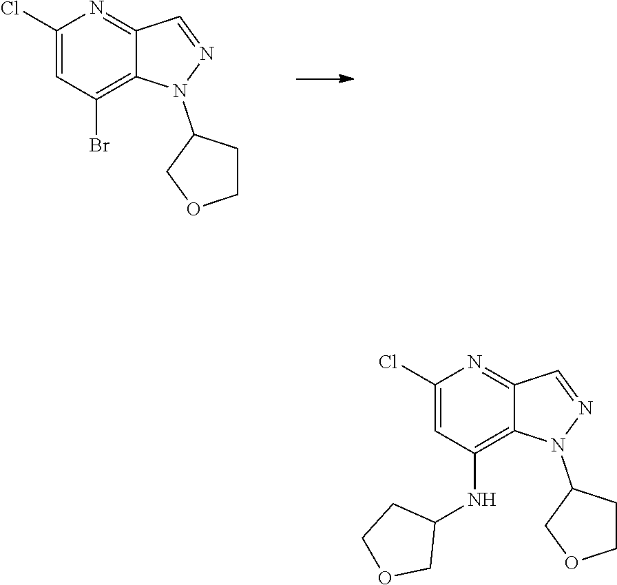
C1(Cl)=CC(Br)=C2C(=N1)C=NN2C1COCC1.C1(Cl)=CC(NC2CCOC2)=C2C(=N1)C=NN2C1COCC1
